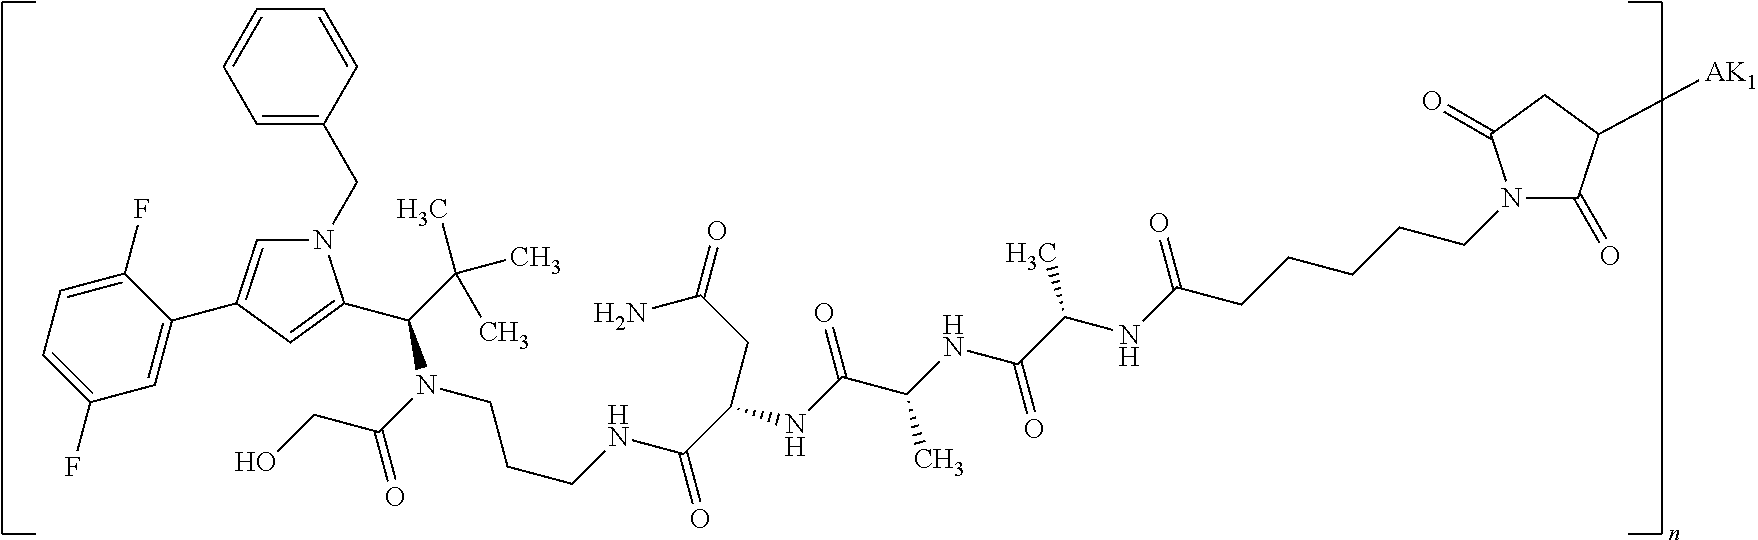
N1(CC2=CC=CC=C2)C=C(C2=CC(F)=CC=C2F)C=C1C(N(CCCNC(=O)C(NC(=O)C(C)NC(=O)C(C)NC(=O)CCCCCN1C(=O)C([AK1])CC1=O)CC(=O)N)C(=O)CO)C(C)(C)C
